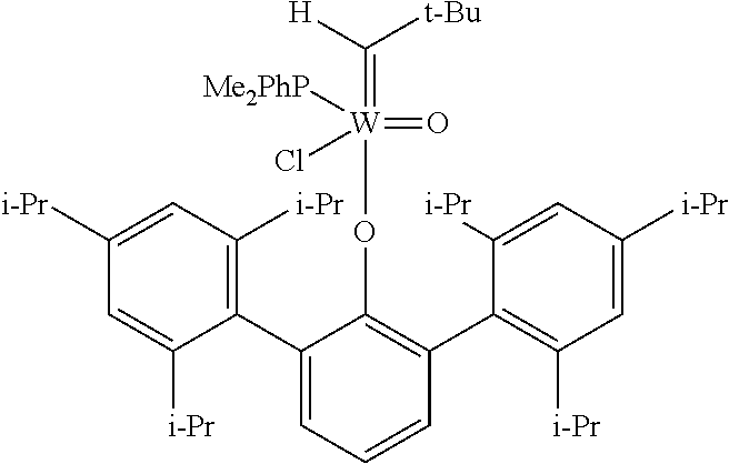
C1(C2=CC=CC(C3=C([i-Pr])C=C([i-Pr])C=C3[i-Pr])=C2O[W](=C([H])[t-Bu])([Me2PhP])(Cl)=O)=C([i-Pr])C=C([i-Pr])C=C1[i-Pr]
